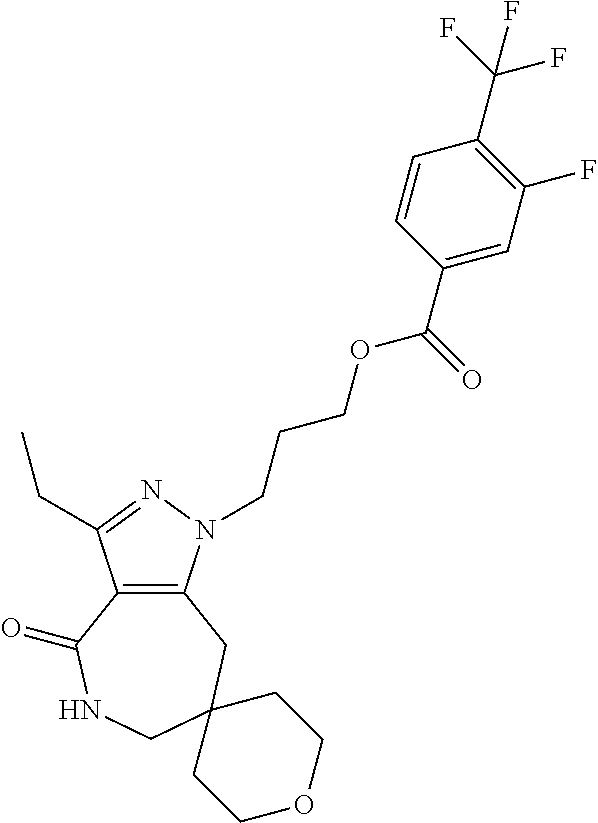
C12=C(N(CCCOC(C3=CC(F)=C(C(F)(F)F)C=C3)=O)N=C1CC)CC1(CNC2=O)CCOCC1
